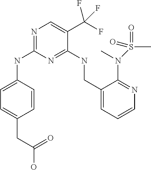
C1=C(NC2=NC=C(C(F)(F)F)C(NCC3=CC=CN=C3N(S(C)(=O)=O)C)=N2)C=CC(CC(O)=O)=C1
